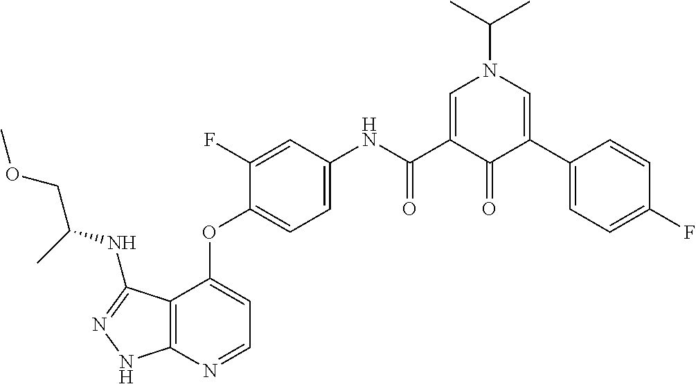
C12=C(N=CC=C1OC1=CC=C(NC(C3=CN(C(C)C)C=C(C4=CC=C(F)C=C4)C3=O)=O)C=C1F)NN=C2NC(COC)C
